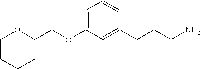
C1CCCC(COC2=CC=CC(CCCN)=C2)O1
